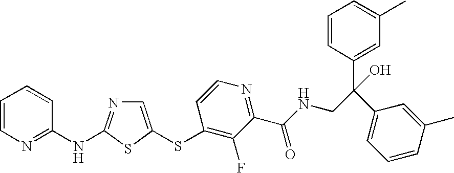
C1=CN=C(NC2=NC=C(SC3=C(F)C(C(NCC(C4=CC=CC(C)=C4)(C4=CC(C)=CC=C4)O)=O)=NC=C3)S2)C=C1
